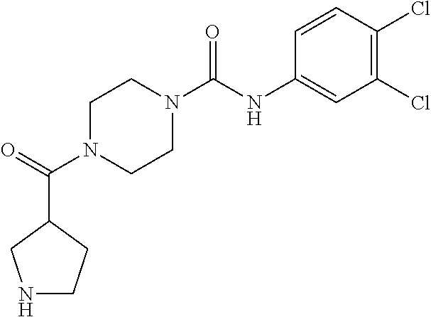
C1(Cl)=C(Cl)C=CC(NC(N2CCN(C(C3CNCC3)=O)CC2)=O)=C1
